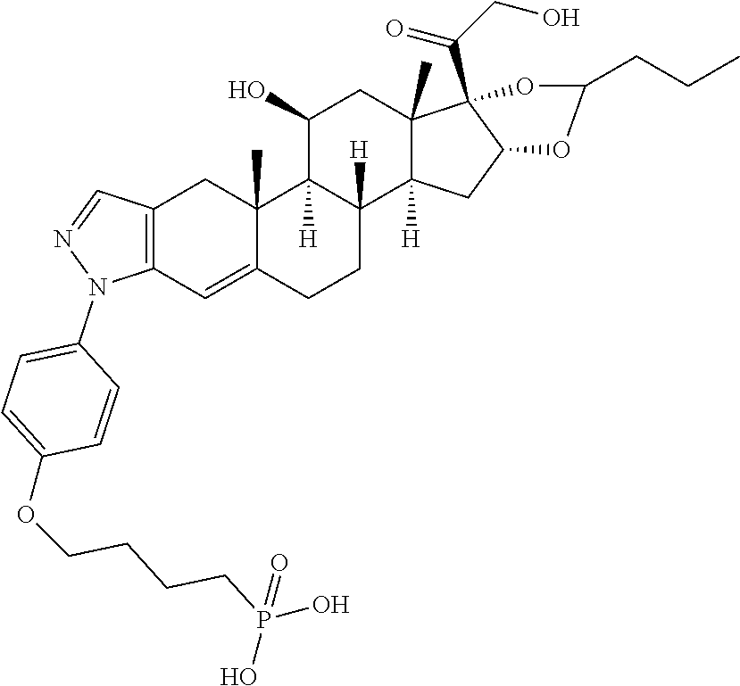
C12=C(C=C3C(C)(C1)C1([H])C([H])(CC3)C3([H])C(C)(CC1O)C1(C(CO)=O)C(C3)OC(CCC)O1)N(C1=CC=C(OCCCCP(=O)(O)O)C=C1)N=C2
